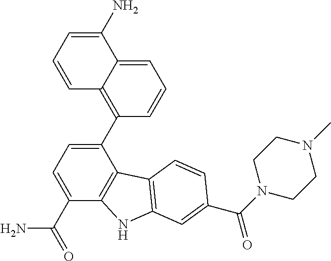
C1=CC=C(N)C2=CC=CC(C3=CC=C(C(N)=O)C4=C3C3=C(N4)C=C(C(N4CCN(C)CC4)=O)C=C3)=C12
